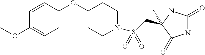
C1(C)(CS(N2CCC(OC3=CC=C(OC)C=C3)CC2)(=O)=O)NC(=O)NC1=O
